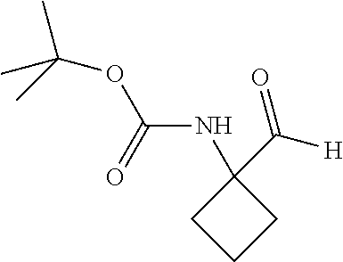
C1(C([H])=O)(NC(OC(C)(C)C)=O)CCC1
